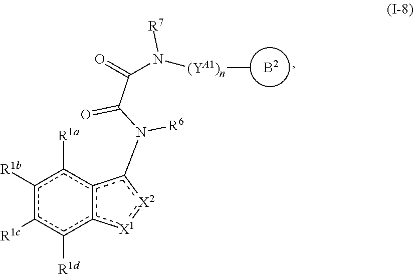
c1([R1b])c([R1c])c([R1d])c2c(c1[R1a])c(N(C(C(=O)N([(YA1)n]C)[R7])=O)[R6])[X2]:[X1]2.[B2]
